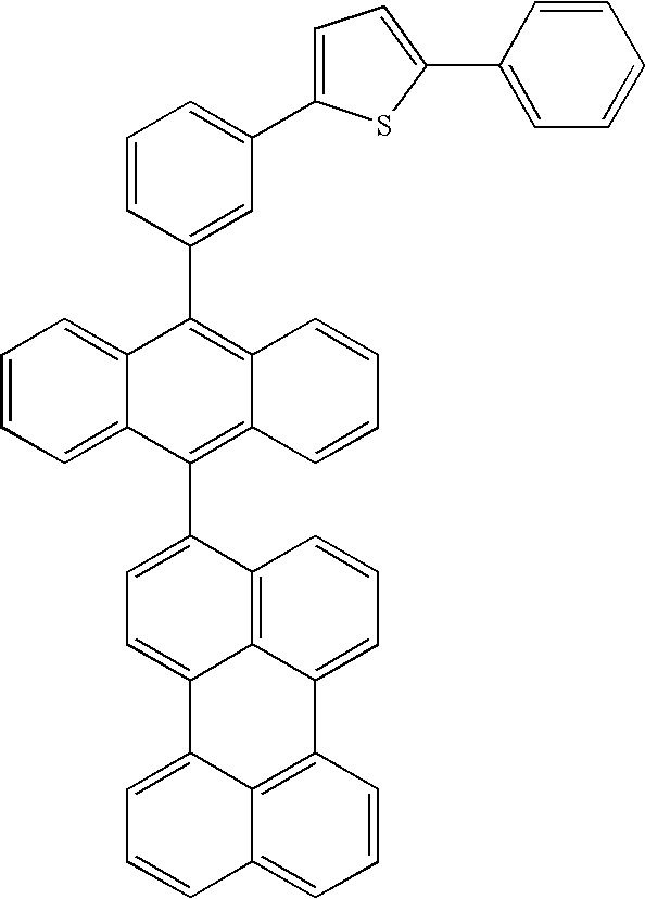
C1=CC=C2C(=C1)C(C1=CC(C3=CC=C(C4=CC=CC=C4)S3)=CC=C1)=C1C(=C2C2=CC=C3C4=C2C=CC=C4C2=C4C3=CC=CC4=CC=C2)C=CC=C1
